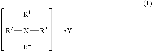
[R1][X]([R4])([R3])[R2].[Y]
